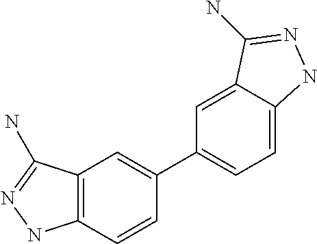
C12=C(C=CC(C3=CC=C4C(=C3)C(N)=NN4)=C1)NN=C2N
